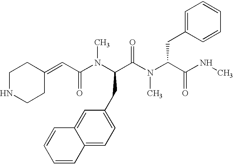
C1NCCC(=CC(N(C(C(N(C(C(=O)NC)CC2=CC=CC=C2)C)=O)CC2=CC=C3C(=C2)C=CC=C3)C)=O)C1
